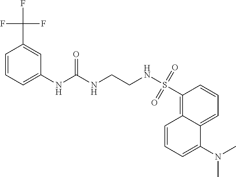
C1(S(NCCNC(NC2=CC=CC(C(F)(F)F)=C2)=O)(=O)=O)=C2C(=CC=C1)C(N(C)C)=CC=C2
